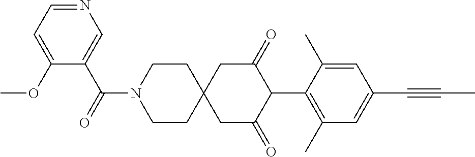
C1CN(C(=O)C2=CN=CC=C2OC)CCC12CC(=O)C(C1=C(C)C=C(C#CC)C=C1C)C(=O)C2
